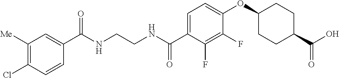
C1(C(NCCNC(C2=CC=C(OC3CCC(C(O)=O)CC3)C(F)=C2F)=O)=O)=CC([Me])=C(Cl)C=C1
